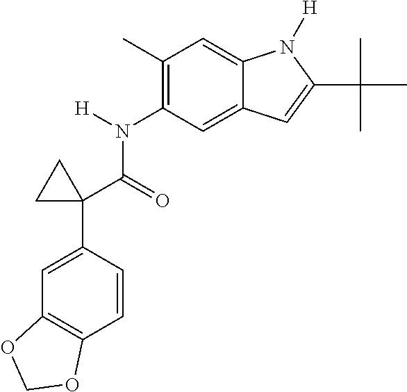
N(C1=C(C)C=C2C(=C1)C=C(C(C)(C)C)N2[H])(C(C1(C2=CC3=C(C=C2)OCO3)CC1)=O)[H]
